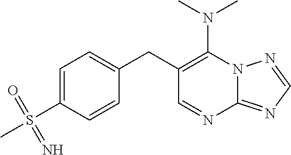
N12C(=NC=N1)N=CC(CC1=CC=C(S(C)(=O)=N)C=C1)=C2N(C)C
